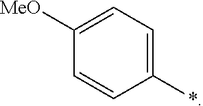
C1([MeO])=CC=C(*)C=C1
